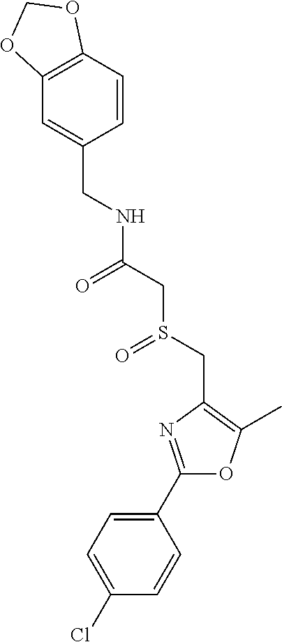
C1(C2=CC=C(Cl)C=C2)=NC(CS(CC(NCC2=CC3=C(C=C2)OCO3)=O)=O)=C(C)O1
